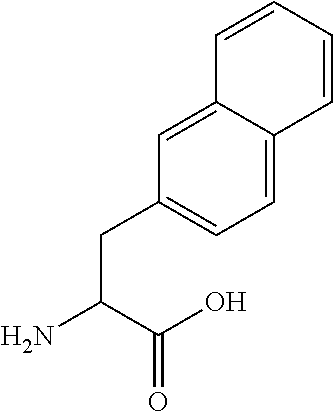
C1=C2C(=CC=C1CC(N)C(O)=O)C=CC=C2
